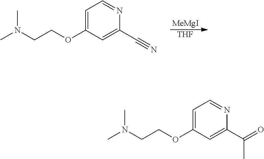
[MeMgI].[THF].C1=C(OCCN(C)C)C=C(C#N)N=C1.C1=C(OCCN(C)C)C=C(C(=O)C)N=C1
